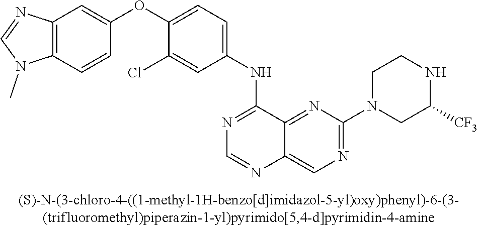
C1(OC2=CC=C(NC3=NC=NC4=CN=C(N5CC([CF3])NCC5)N=C34)C=C2Cl)=CC2=C(C=C1)N(C)C=N2
